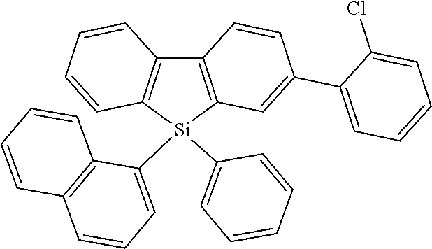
C12=C([Si](C3=CC=CC4=C3C=CC=C4)(C3=CC=CC=C3)C3=C1C=CC(C1=CC=CC=C1Cl)=C3)C=CC=C2
